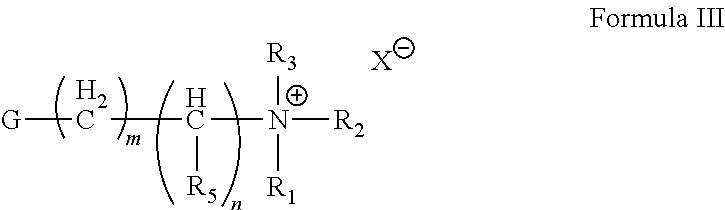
[G]CC([N+]([R2])([R3])[R1])[R5].[X]
